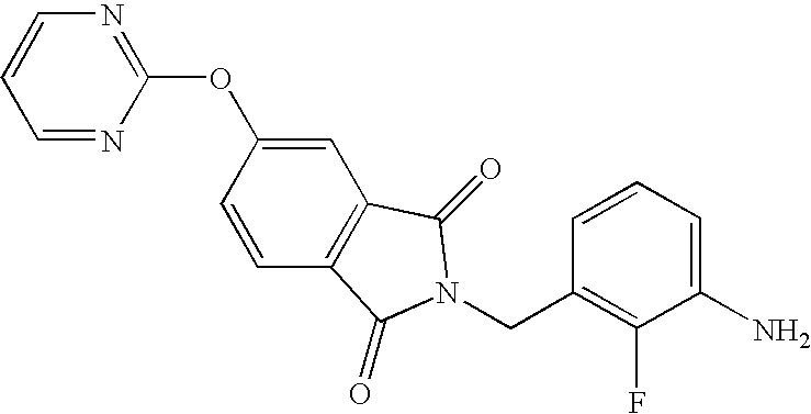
C1(OC2=CC3=C(C=C2)C(=O)N(CC2=C(F)C(N)=CC=C2)C3=O)=NC=CC=N1
